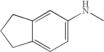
C1=C2C(=CC=C1NC)CCC2
